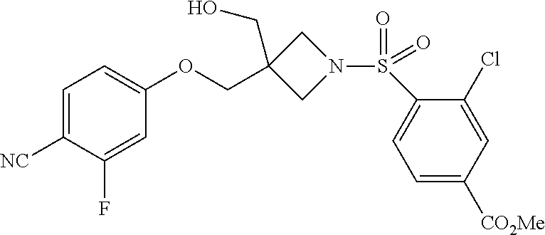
C1=C([NC])C(F)=CC(OCC2(CO)CN(S(=O)(C3=CC=C([CO2Me])C=C3Cl)=O)C2)=C1
